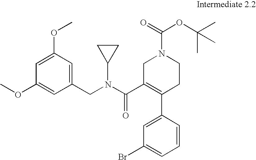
C1=CC(C2=C(C(=O)N(C3CC3)CC3=CC(OC)=CC(OC)=C3)CN(C(=O)OC(C)(C)C)CC2)=CC(Br)=C1
